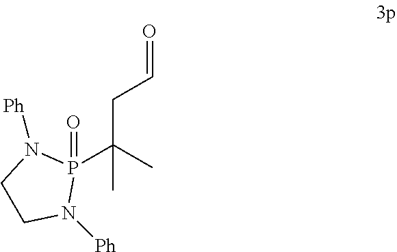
P1(C(CC=O)(C)C)(=O)N([Ph])CCN1[Ph]
